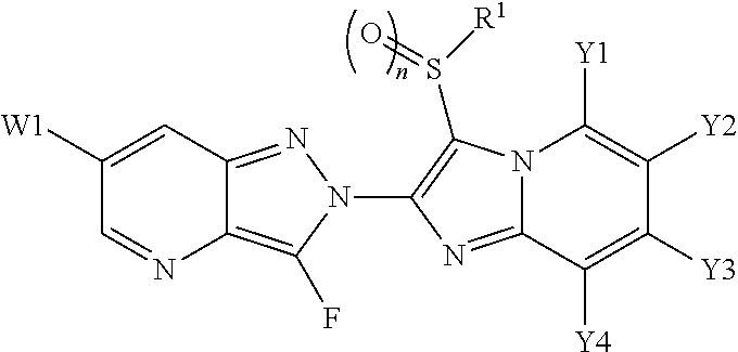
C1([W1])=CC2=NN(C3=C(S([R1])=O)N4C(=N3)C([Y4])=C([Y3])C([Y2])=C4[Y1])C(F)=C2N=C1
